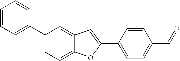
C12=CC(C3=CC=CC=C3)=CC=C1OC(C1=CC=C(C=O)C=C1)=C2
